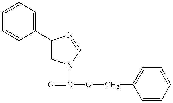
C1(C2=CC=CC=C2)=CN(C(=O)OCC2=CC=CC=C2)C=N1
